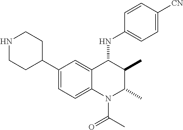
C1(C2CCNCC2)=CC=C2C(=C1)C(NC1=CC=C([CN])C=C1)C(C)C(C)N2C(C)=O
